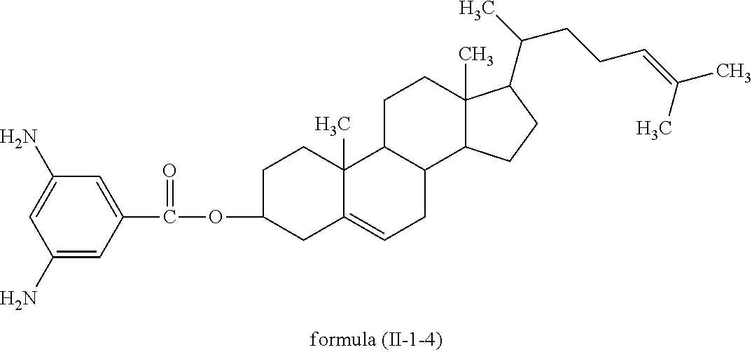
O(C1CC2=CCC3C(C2(C)CC1)CCC1(C)C3CCC1C(C)CCC=C(C)C)C(C1=CC(N)=CC(N)=C1)=O
